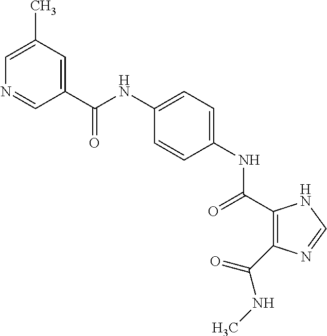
C(NC1=CC=C(NC(=O)C2=C(C(NC)=O)N=CN2)C=C1)(=O)C1=CC(C)=CN=C1
